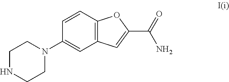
C1NCCN(C2=CC3=C(C=C2)OC(C(=O)N)=C3)C1
